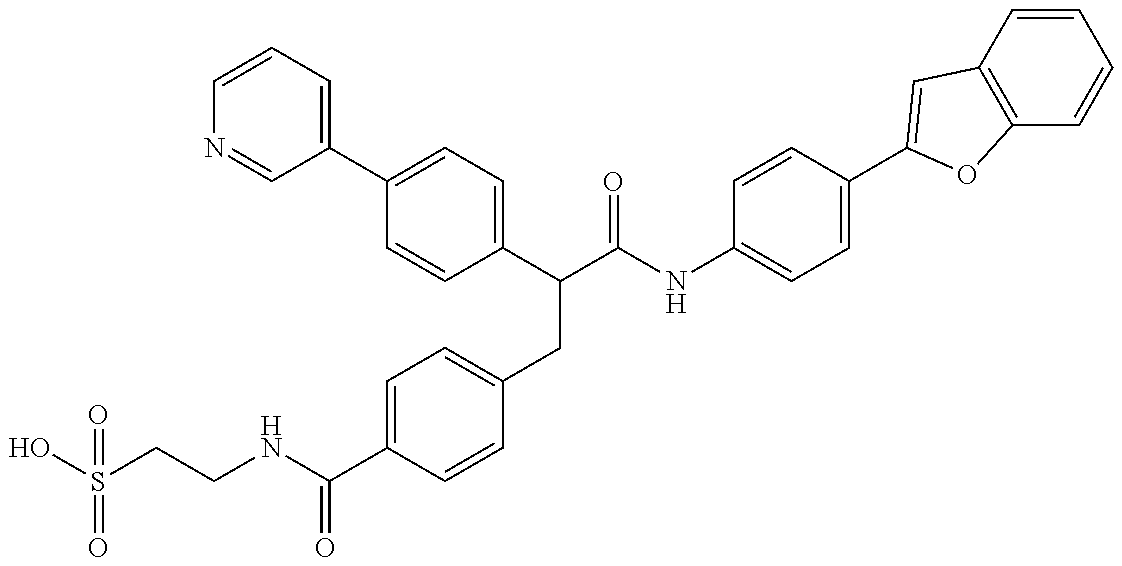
OS(CCNC(C1=CC=C(CC(C(NC2=CC=C(C3=CC4=C(C=CC=C4)O3)C=C2)=O)C2=CC=C(C3=CC=CN=C3)C=C2)C=C1)=O)(=O)=O
